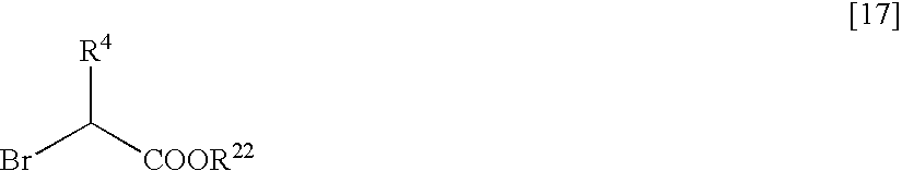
BrC([COOR22])[R4]
